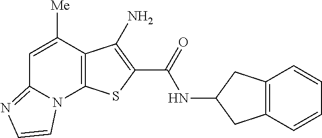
N(C(=O)C1=C(N)C2=C(N3C(=NC=C3)C=C2[Me])S1)C1CC2=C(C1)C=CC=C2
